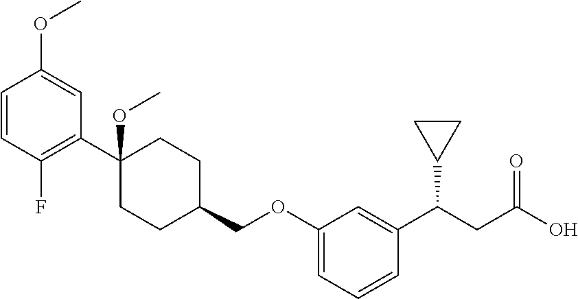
C1=CC(F)=C(C2(OC)CCC(COC3=CC=CC(C(CC(O)=O)C4CC4)=C3)CC2)C=C1OC
